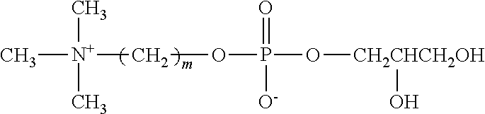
C[N+](COP(O[CH2CHCH2OH]O)(=O)[O-])(C)C
